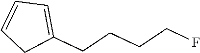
C1(CCCCF)=CC=CC1
